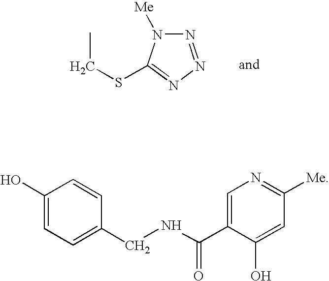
N1=NN=C(SCC)N1[Me].C1(O)=CC=C(CNC(C2=CN=C([Me])C=C2O)=O)C=C1
